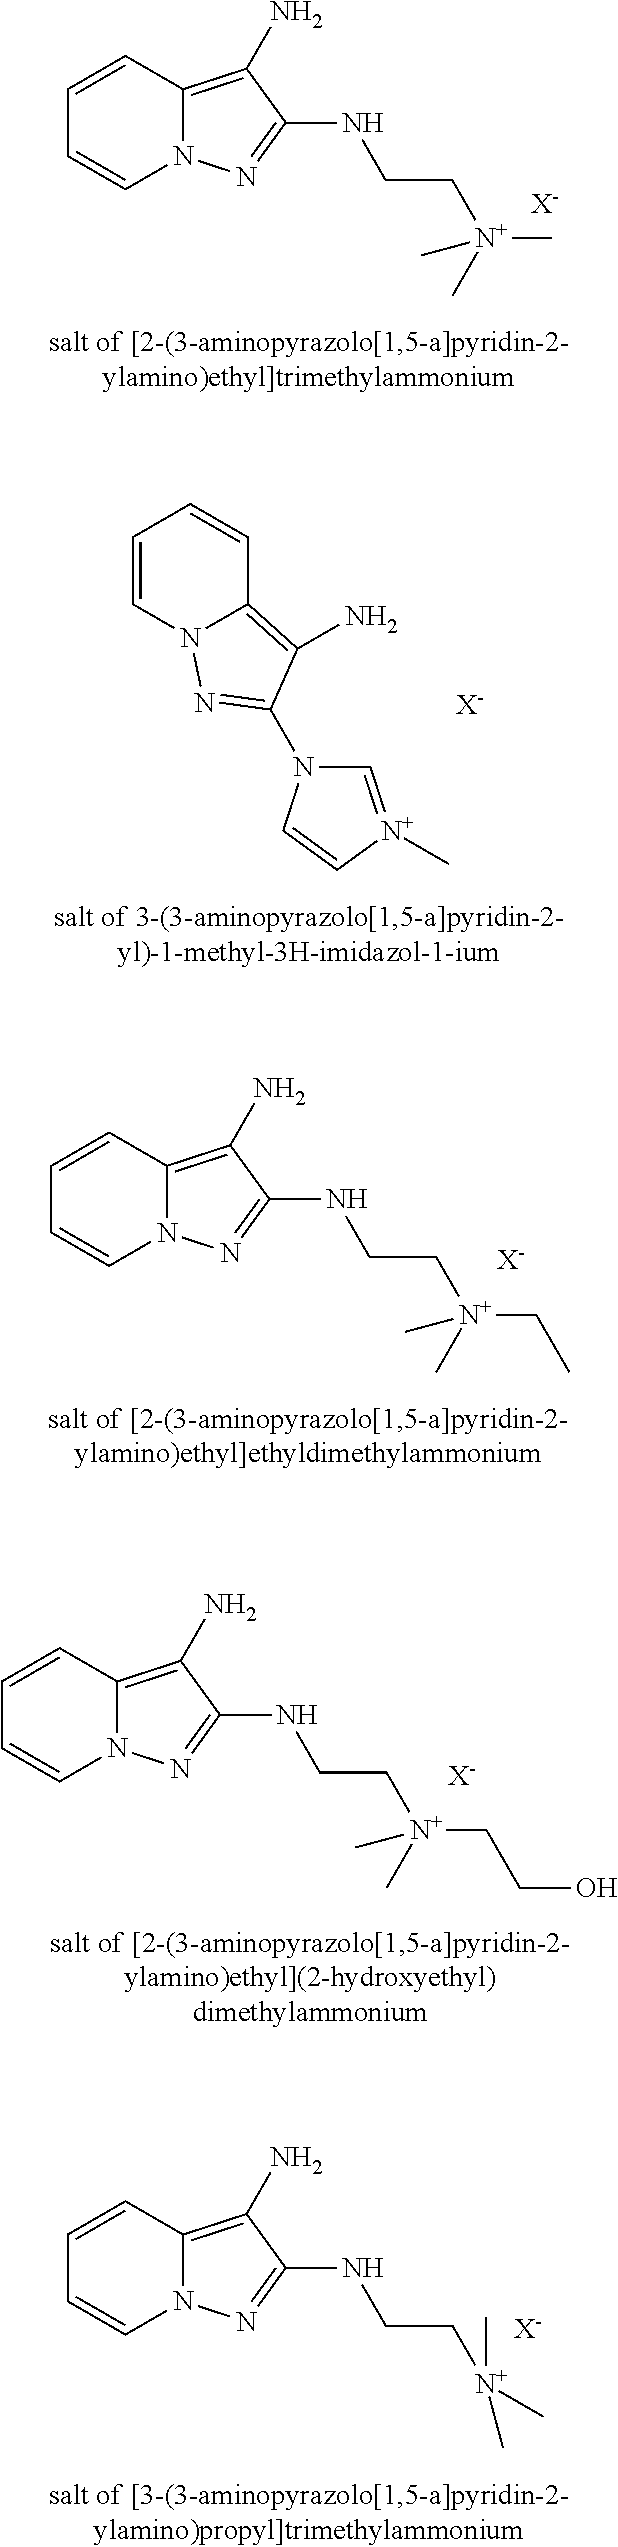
C1=CN2C(=C(N)C(N3C=[N+](C)C=C3)=N2)C=C1.[X-].C1=CC2=C(N)C(NCC[N+](CC)(C)C)=NN2C=C1.[X-].C1=CC2=C(N)C(NCC[N+](CCO)(C)C)=NN2C=C1.[X-].C1=CC2=C(N)C(NCC[N+](C)(C)C)=NN2C=C1.[X-].C1=CC2=C(N)C(NCC[N+](C)(C)C)=NN2C=C1.[X-]
